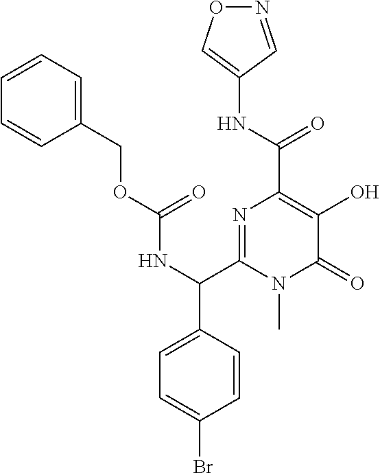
N1=CC(NC(C2=C(O)C(=O)N(C)C(C(NC(OCC3=CC=CC=C3)=O)C3=CC=C(Br)C=C3)=N2)=O)=CO1
